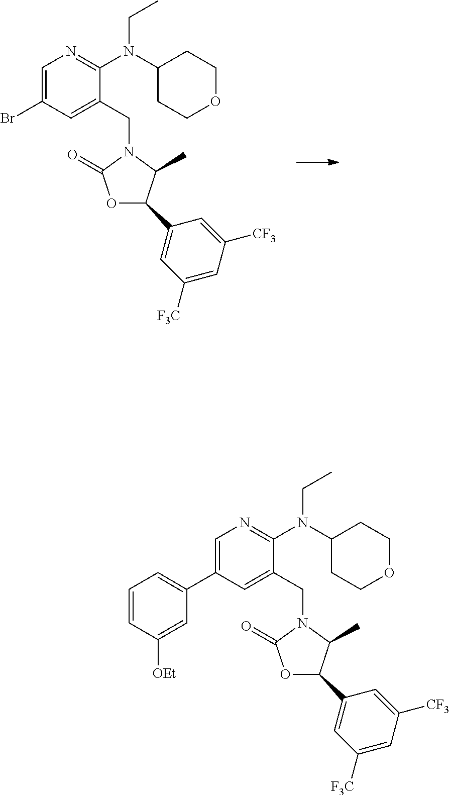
C1=C(Br)C=C(CN2C(=O)OC(C3=CC([F3C])=CC([CF3])=C3)C2C)C(N(C2CCOCC2)CC)=N1.C1=C(C2=CC=CC([OEt])=C2)C=C(CN2C(=O)OC(C3=CC([F3C])=CC([CF3])=C3)C2C)C(N(C2CCOCC2)CC)=N1
